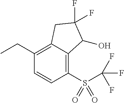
C(C1=C2C(=C(S(C(F)(F)F)(=O)=O)C=C1)C(O)C(F)(F)C2)C
